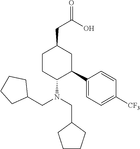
C1CC(N(CC2CCCC2)CC2CCCC2)C(C2=CC=C([CF3])C=C2)CC1CC(=O)O
